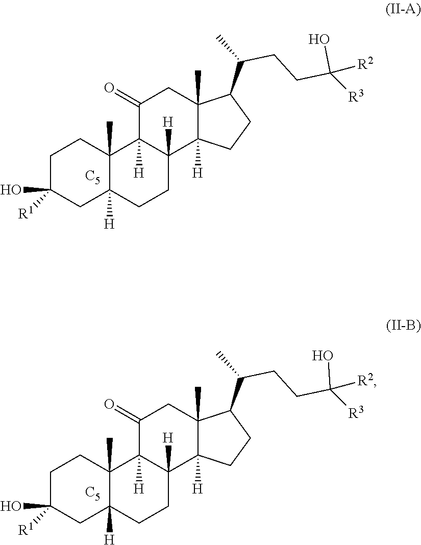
C1C(O)([R1])CC2([H])C(C)(C1)C1([H])C([H])(CC2)C2([H])C(C)(CC1=O)C(C(C)CCC(O)([R3])[R2])CC2.[C5].C1C(O)([R1])CC2([H])C(C)(C1)C1([H])C([H])(CC2)C2([H])C(C)(CC1=O)C(C(C)CCC(O)([R3])[R2])CC2.[C5]
